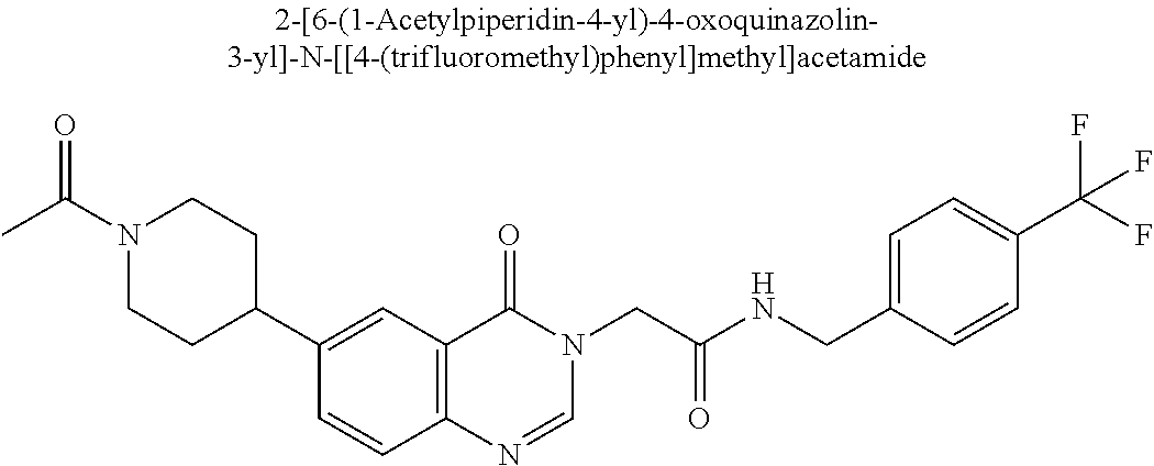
C1(C2=CC3=C(C=C2)N=CN(CC(NCC2=CC=C(C(F)(F)F)C=C2)=O)C3=O)CCN(C(C)=O)CC1
